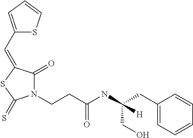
C1(C=C2C(=O)N(CCC(NC([H])(CO)CC3=CC=CC=C3)=O)C(=S)S2)=CC=CS1
